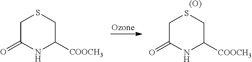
C1C(=O)NC([COOCH3])CS1.[(O)].C1C(=O)NC([COOCH3])CS1
